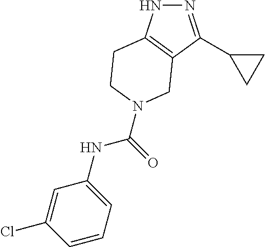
N1=C(C2CC2)C2=C(N1)CCN(C(NC1=CC=CC(Cl)=C1)=O)C2
